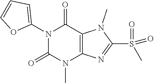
N1(C2=CC=CO2)C(=O)N(C)C2=C(C1=O)N(C)C(S(=O)(C)=O)=N2
